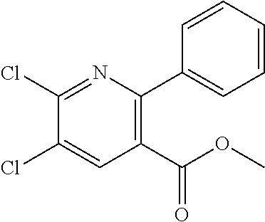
C1(Cl)=NC(C2=CC=CC=C2)=C(C(OC)=O)C=C1Cl
